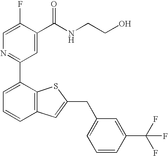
C1=C(F)C(C(NCCO)=O)=CC(C2=CC=CC3=C2SC(CC2=CC=CC(C(F)(F)F)=C2)=C3)=N1
